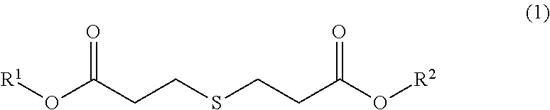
C(O[R1])(CCSCCC(O[R2])=O)=O
